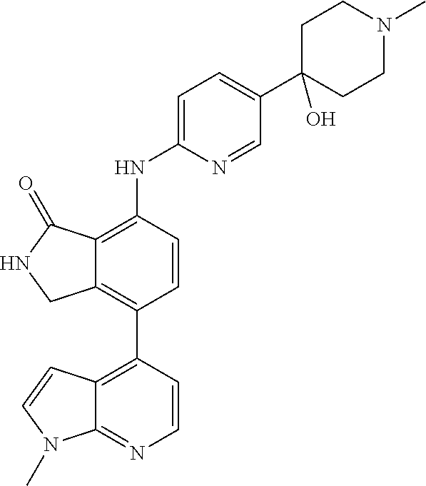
C12=C(C3=C4C(=NC=C3)N(C)C=C4)C=CC(NC3=CC=C(C4(O)CCN(C)CC4)C=N3)=C1C(=O)NC2
